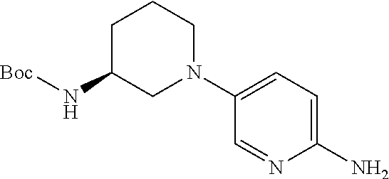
C1C(N[Boc])CN(C2=CC=C(N)N=C2)CC1
